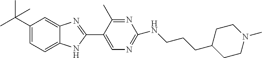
C1=C(C(C)(C)C)C=C2C(=C1)NC(C1=CN=C(NCCCC3CCN(C)CC3)N=C1C)=N2
